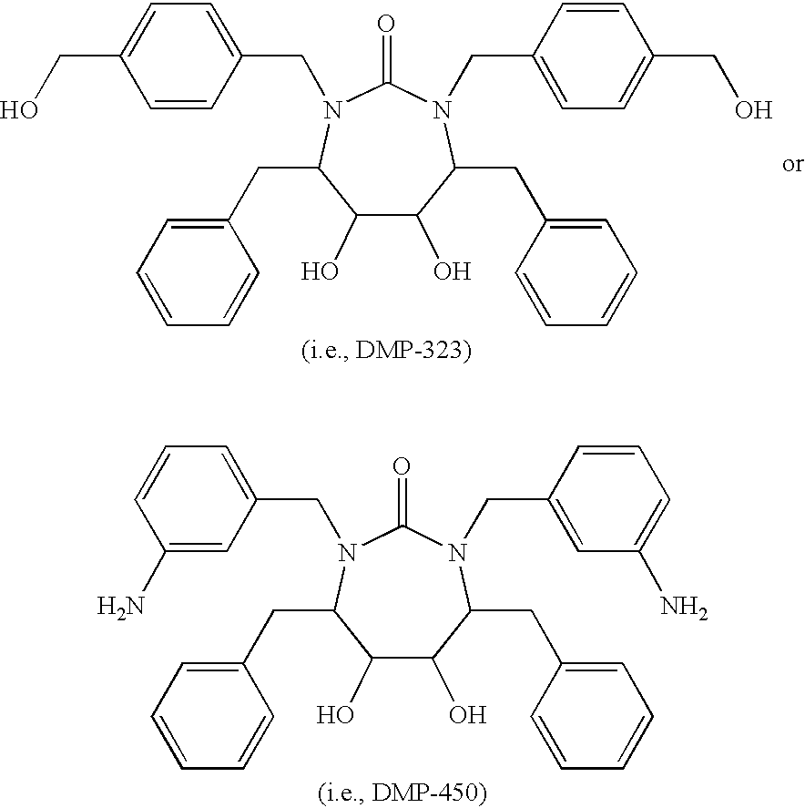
C1=CC(CN2C(=O)N(CC3=CC=C(CO)C=C3)C(CC3=CC=CC=C3)C(O)C(O)C2CC2=CC=CC=C2)=CC=C1CO.C1(N)=CC(CN2C(=O)N(CC3=CC(N)=CC=C3)C(CC3=CC=CC=C3)C(O)C(O)C2CC2=CC=CC=C2)=CC=C1
